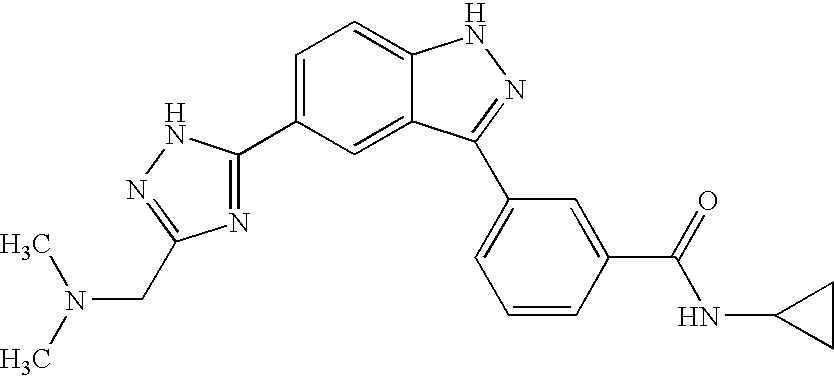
C1=C(C2=NC(CN(C)C)=NN2)C=C2C(=C1)NN=C2C1=CC=CC(C(NC2CC2)=O)=C1
